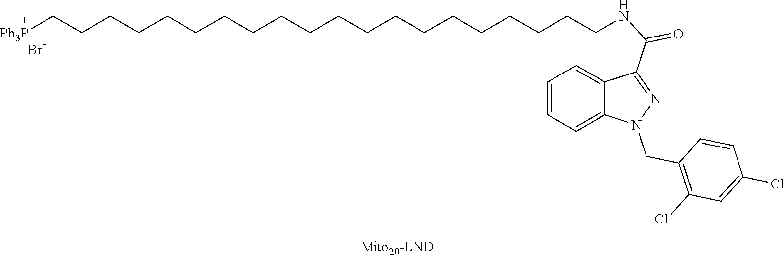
C1=CC=C2C(=C1)C(C(NCCCCCCCCCCCCCCCCCCCC[Ph3P])=O)=NN2CC1=C(Cl)C=C(Cl)C=C1.Br
